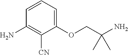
C1=CC=C(OCC(N)(C)C)C([CN])=C1N
